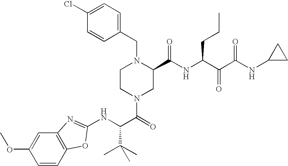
C1=CC2=C(C=C1OC)N=C(NC(C(=O)N1CC(C(NC(C(C(NC3CC3)=O)=O)CCC)=O)N(CC3=CC=C(Cl)C=C3)CC1)C(C)(C)C)O2
